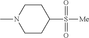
C1CN(C)CCC1S([Me])(=O)=O
